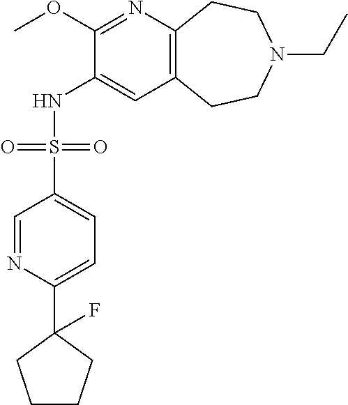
C1(OC)=NC2=C(C=C1NS(C1=CC=C(C3(F)CCCC3)N=C1)(=O)=O)CCN(CC)CC2
